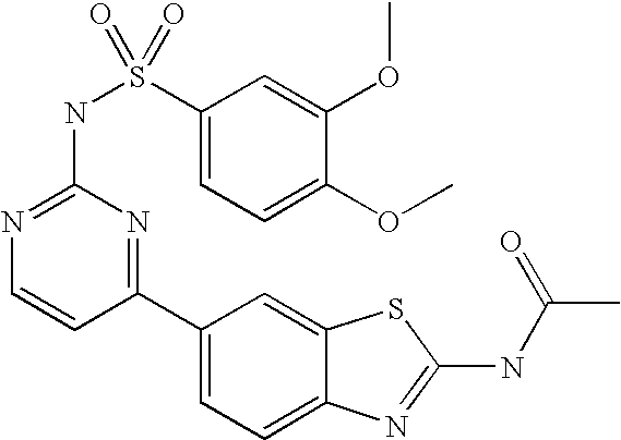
C1(C2=NC(NS(C3=CC=C(OC)C(OC)=C3)(=O)=O)=NC=C2)=CC=C2C(=C1)SC(NC(C)=O)=N2
